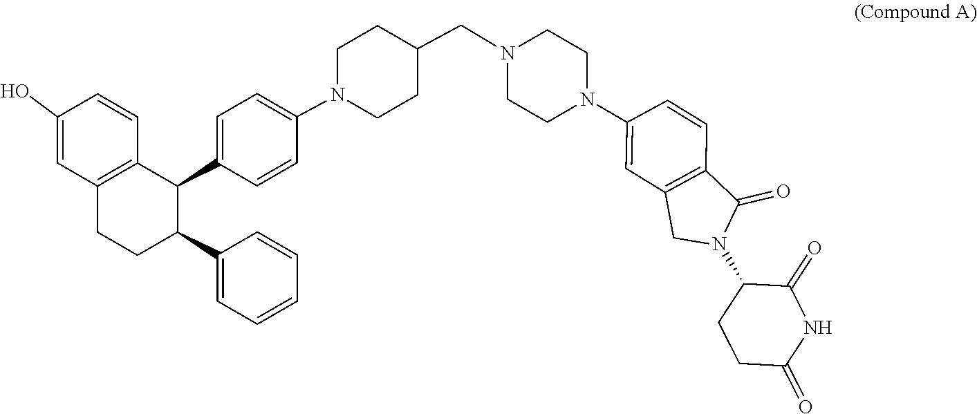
N1(CC2CCN(C3=CC=C(C4C(C5=CC=CC=C5)CCC5=C4C=CC(O)=C5)C=C3)CC2)CCN(C2=CC3=C(C=C2)C(=O)N(C2CCC(=O)NC2=O)C3)CC1
